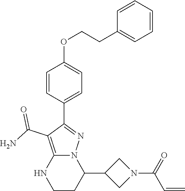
C1=CC(C2=NN3C(=C2C(N)=O)NCCC3C2CN(C(C=C)=O)C2)=CC=C1OCCC1=CC=CC=C1
